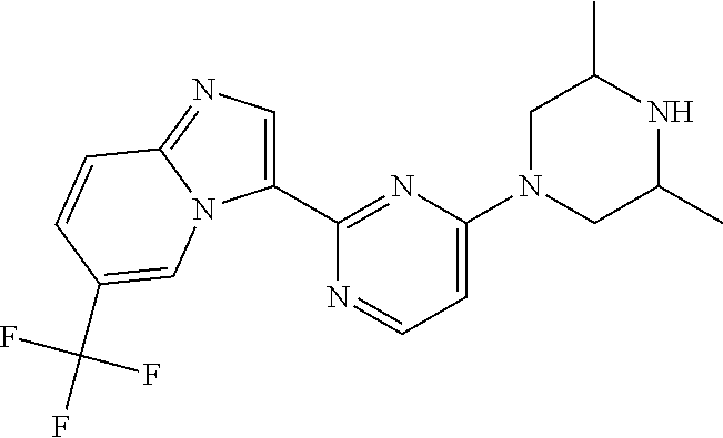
C1(C2=NC(N3CC(C)NC(C)C3)=CC=N2)=CN=C2N1C=C(C(F)(F)F)C=C2
